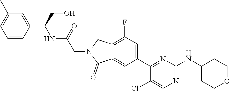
C1=C(C(CO)NC(CN2CC3=C(F)C=C(C4=NC(NC5CCOCC5)=NC=C4Cl)C=C3C2=O)=O)C=CC=C1C
